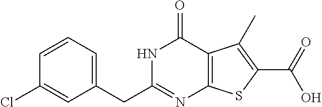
N1C(CC2=CC=CC(Cl)=C2)=NC2=C(C1=O)C(C)=C(C(=O)O)S2
